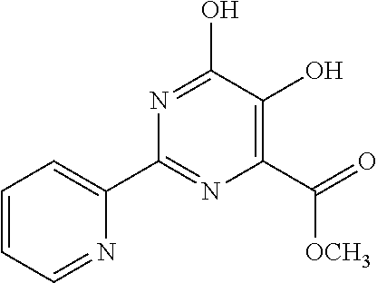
C1(C2=NC(C([OCH3])=O)=C(O)C(O)=N2)=CC=CC=N1
